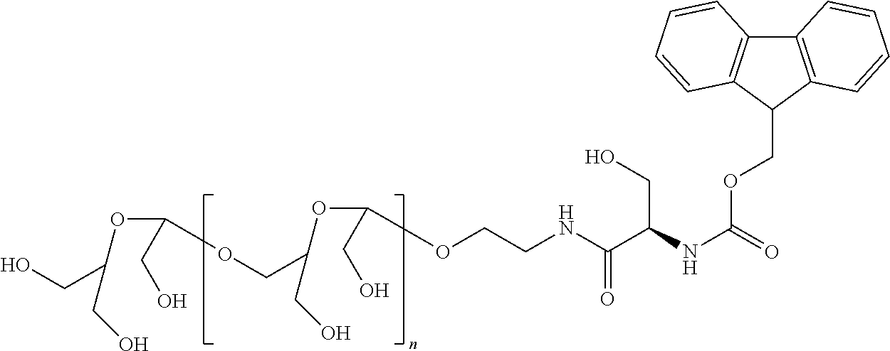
OCC(OC(CO)OCC(OC(CO)OCCNC(C(CO)NC(=O)OCC1C2=C(C3=C1C=CC=C3)C=CC=C2)=O)CO)CO
